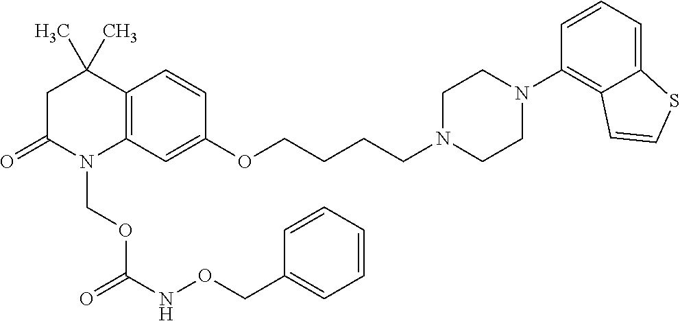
C12=C(C=C(OCCCCN3CCN(C4=C5C(=CC=C4)SC=C5)CC3)C=C1)N(COC(=O)NOCC1=CC=CC=C1)C(=O)CC2(C)C
